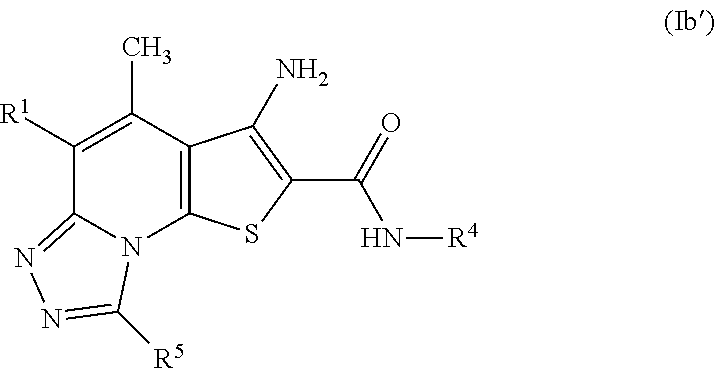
C1([R1])=C(C)C2=C(N3C1=NN=C3[R5])SC(C(=O)N[R4])=C2N
